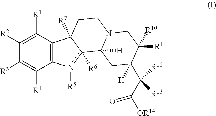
C1([R2])=C([R1])C2=C(C([R4])=C1[R3])n([R5])c1([R6])C2([R7])CCN2C1([H])CC([H])(C(C(=O)[OR14])([R12])[R13])C([R10])([R11])C2
